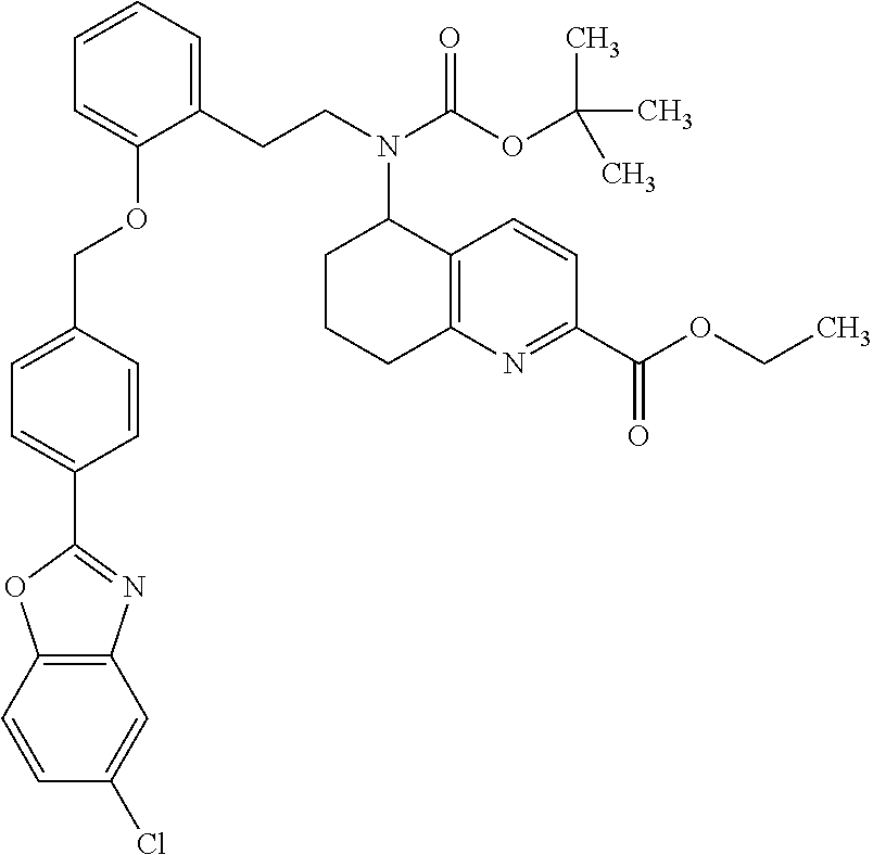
C1=CC2=C(C=C1Cl)N=C(C1=CC=C(COC3=CC=CC=C3CCN(C(OC(C)(C)C)=O)C3CCCC4=C3C=CC(C(OCC)=O)=N4)C=C1)O2
